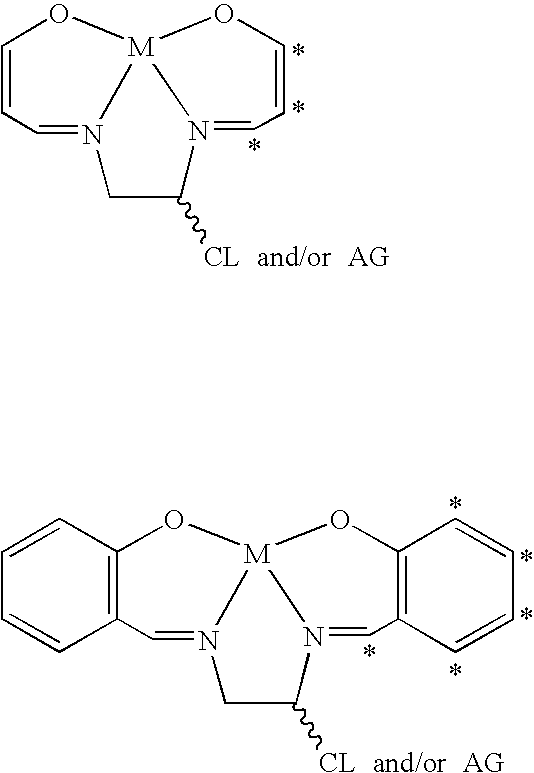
C1=CC=N2[M]3(O1)OC=CC=N3C([CL])C2.C12=C(C=N3[M]4(O1)OC1=C(C=N4C([CL])C3)C=CC=C1)C=CC=C2
